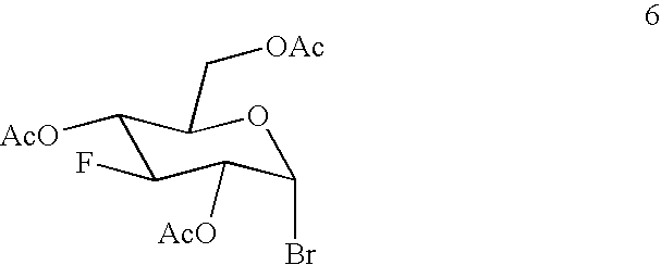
C1([AcO])C(F)C([AcO])C(Br)OC1C[OAc]
